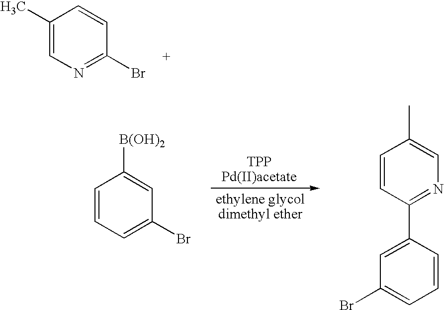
C1(C)=CN=C(Br)C=C1.C1=CC=C(Br)C=C1[B(OH)2].C1=CC(C2=CC(Br)=CC=C2)=NC=C1C
